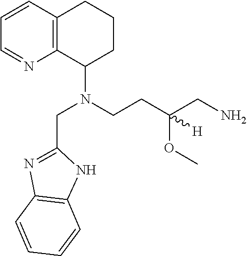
C1=CC2=C(N=C1)C(N(CCC(CN)(OC)[H])CC1=NC3=C(N1)C=CC=C3)CCC2
